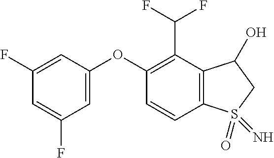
O(C1=CC(F)=CC(F)=C1)C1=C(C(F)F)C2=C(C=C1)S(=O)(=N)CC2O
